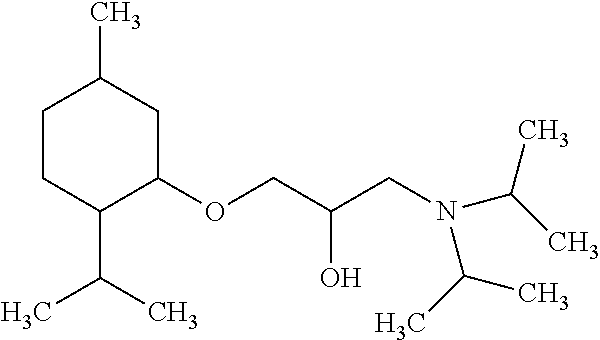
C1CC(C(C)C)C(OCC(O)CN(C(C)C)C(C)C)CC1C
